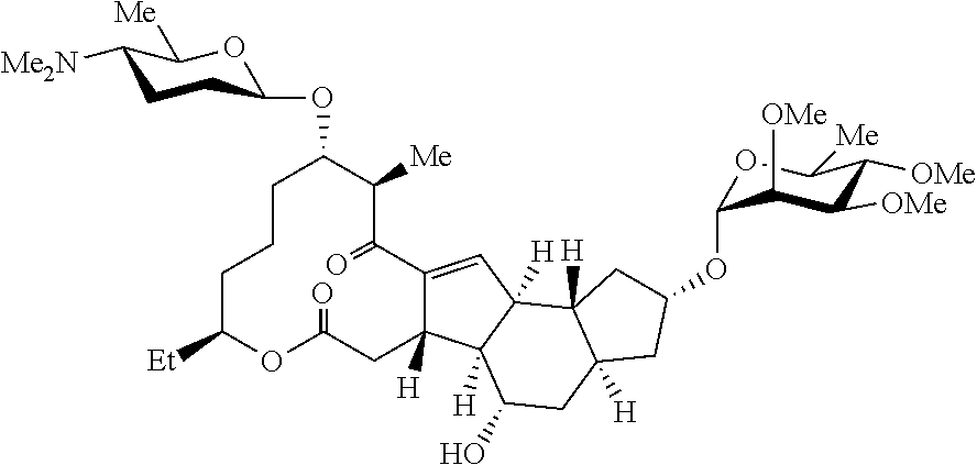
C1CCC([Et])OC(=O)CC2([H])C(=CC3([H])C4([H])C([H])(CC(OC5OC([Me])C([OMe])C([OMe])C5[OMe])C4)CC(O)C23[H])C(=O)C([Me])C1OC1CCC([Me2N])C([Me])O1
